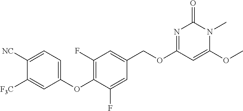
C1([NC])=CC=C(OC2=C(F)C=C(COC3=NC(=O)N(C)C(OC)=C3)C=C2F)C=C1[F3C]
